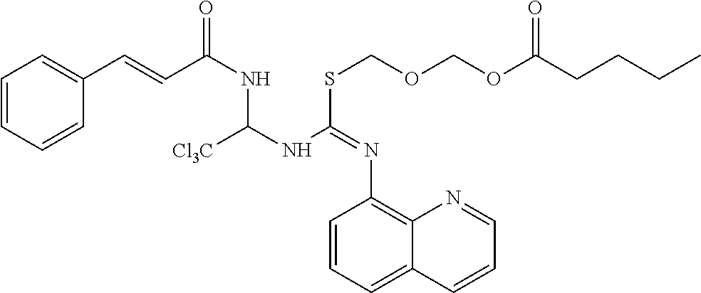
C1=CC=CC(C=CC(NC(NC(SCOCOC(CCCC)=O)=NC2=C3C(=CC=C2)C=CC=N3)[Cl3C])=O)=C1
